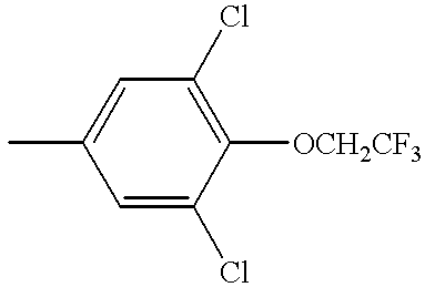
CC1=CC(Cl)=C([OCH2CF3])C(Cl)=C1
